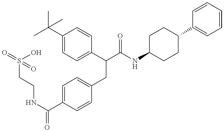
N(C(=O)C1=CC=C(CC(C(NC2CCC(C3=CC=CC=C3)CC2)=O)C2=CC=C(C(C)(C)C)C=C2)C=C1)CCS(O)(=O)=O
